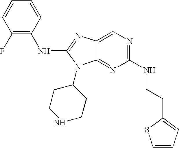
C1=CC(F)=C(NC2=NC3=CN=C(NCCC4=CC=CS4)N=C3N2C2CCNCC2)C=C1
